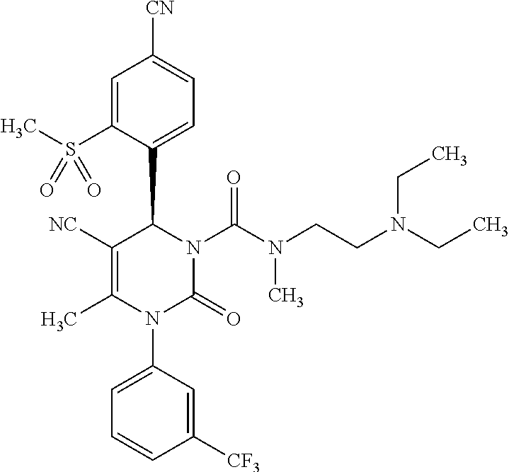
C1=C(S(C)(=O)=O)C(C2C([NC])=C(C)N(C3=CC=CC([CF3])=C3)C(=O)N2C(N(C)CCN(CC)CC)=O)=CC=C1[CN]
